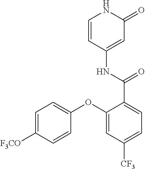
C1=CC(NC(=O)C2=CC=C([CF3])C=C2OC2=CC=C([F3CO])C=C2)=CC(=O)N1
